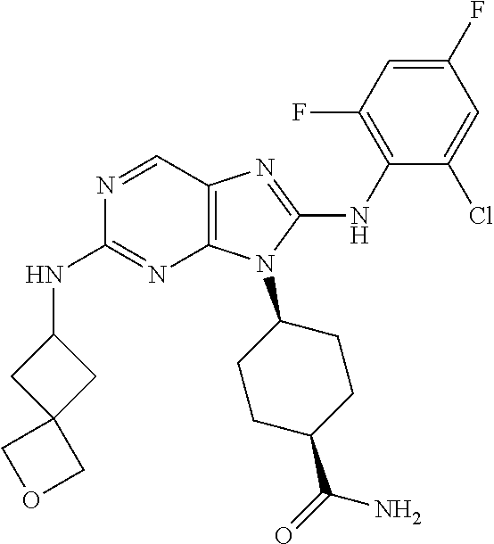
N1=CC2=C(N=C1NC1CC3(C1)COC3)N(C1CCC(C(=O)N)CC1)C(NC1=C(F)C=C(F)C=C1Cl)=N2
